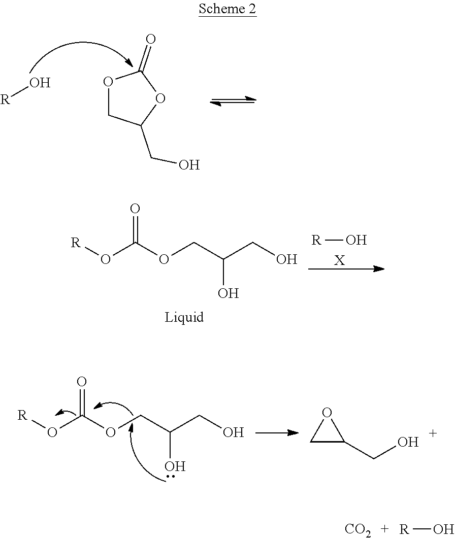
O1CC(CO)OC1=O.O[R].[R]O.[X].O([R])C(=O)OCC(O)CO.O([R])C(=O)OCC(O)CO.C1C(CO)O1.[CO2].[R]O
